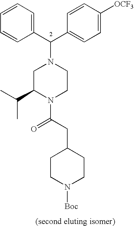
C1(C(C2=CC=C([OCF3])C=C2)N2CC(C(C)C)N(C(CC3CCN([Boc])CC3)=O)CC2)=CC=CC=C1
